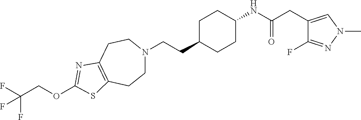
C1N(CCC2CCC(NC(CC3=CN(C)N=C3F)=O)CC2)CCC2=C(C1)SC(OCC(F)(F)F)=N2
